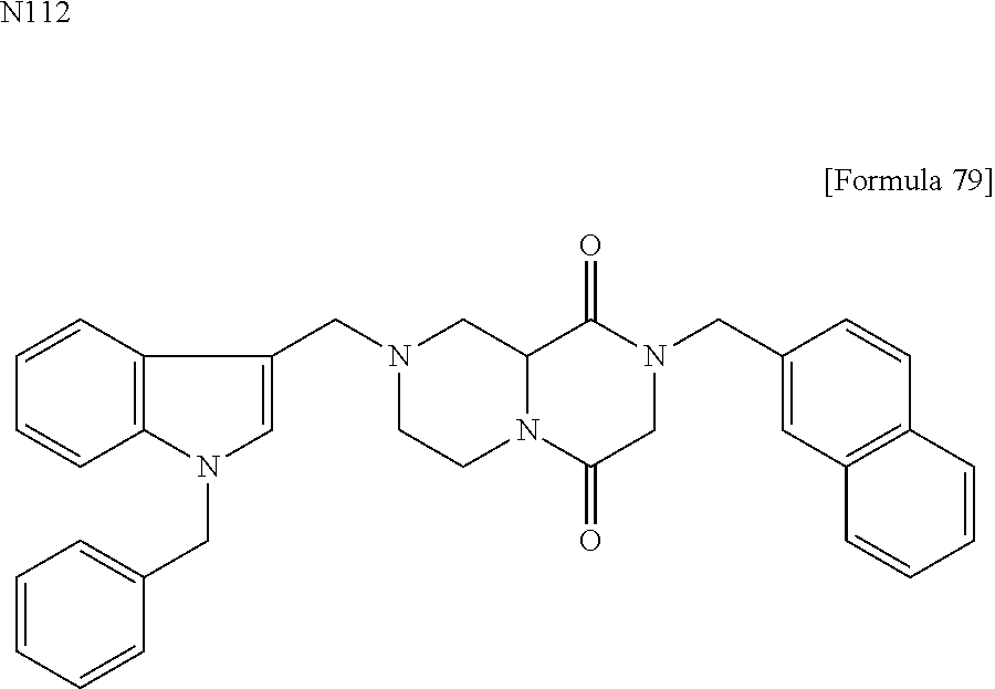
C1=CC2=C(C=C1)N(CC1=CC=CC=C1)C=C2CN1CCN2C(C1)C(=O)N(CC1=CC3=C(C=C1)C=CC=C3)CC2=O.[N112]
